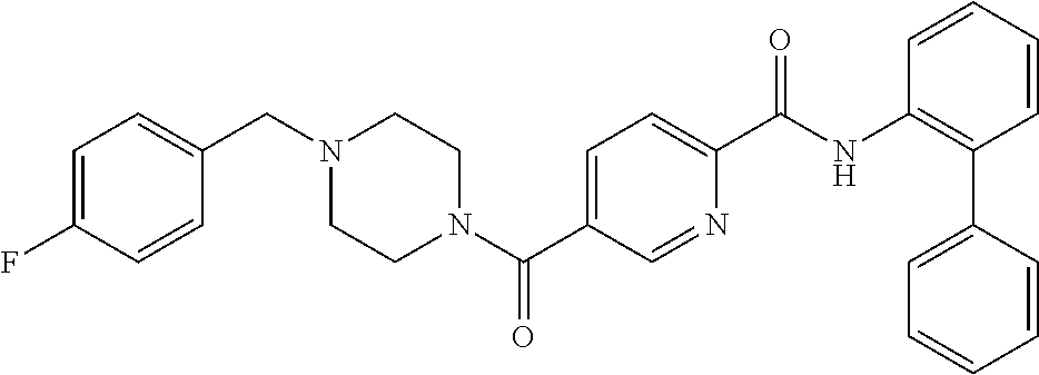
C1(F)=CC=C(CN2CCN(C(C3=CC=C(C(NC4=C(C5=CC=CC=C5)C=CC=C4)=O)N=C3)=O)CC2)C=C1
